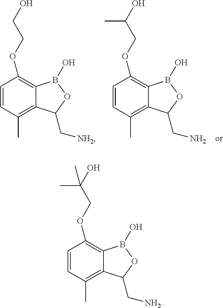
C1=CC(C)=C2C(=C1OCCO)B(O)OC2C[NH2].C1=CC(C)=C2C(=C1OCC(O)C)B(O)OC2CN.C1=CC(C)=C2C(=C1OCC(O)(C)C)B(O)OC2C[NH2]
